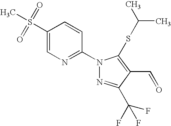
C1(S(=O)(=O)C)=CN=C(N2N=C(C(F)(F)F)C(C=O)=C2SC(C)C)C=C1
